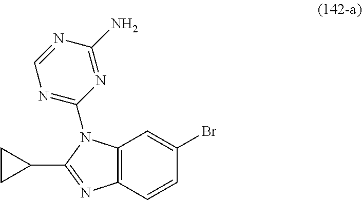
C1(C2=NC3=C(N2C2=NC=NC(N)=N2)C=C(Br)C=C3)CC1
